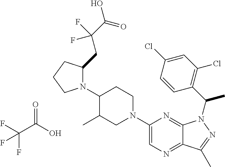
N1(C2C(C)CN(C3=CN=C4C(=N3)N(C(C)C3=C(Cl)C=C(Cl)C=C3)N=C4C)CC2)C(CC(C(=O)O)(F)F)CCC1.C(C(O)=O)(F)(F)F
